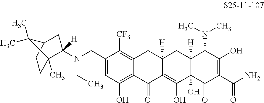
C1(CN(C2([H])C3(C)CCC(C2)C3(C)C)CC)=CC(O)=C2C(=C1[CF3])CC1([H])C(=C(O)C3(O)C([H])(C1)C(N(C)C)C(O)=C(C(N)=O)C3=O)C2=O
